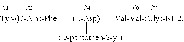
[Tyr-(D-Ala)-Phe][(L-Asp)]([Val-Val-(Gly)-NH2])[(D-pantothen-2-yl)]
